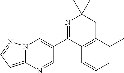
N12C(=CC=N1)N=CC(C1=NC(C)(C)CC3=C1C=CC=C3C)=C2
